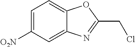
C1=C([O2N])C=C2C(=C1)OC(CCl)=N2
